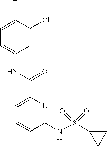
C1=C(C(NC2=CC=C(F)C(Cl)=C2)=O)N=C(NS(C2CC2)(=O)=O)C=C1
